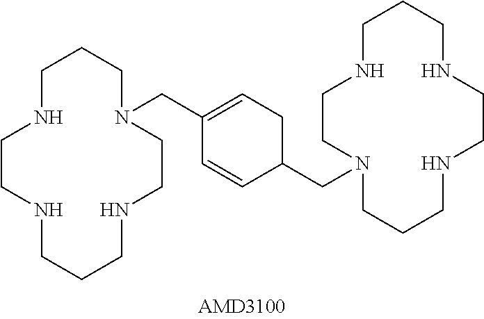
N1CCCN(CC2=CCC(CN3CCCNCCNCCCNCC3)C=C2)CCNCCCNCC1
